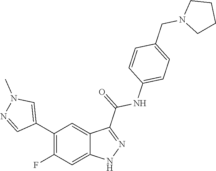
C1(C2=CN(C)N=C2)=C(F)C=C2C(=C1)C(C(=O)NC1=CC=C(CN3CCCC3)C=C1)=NN2
